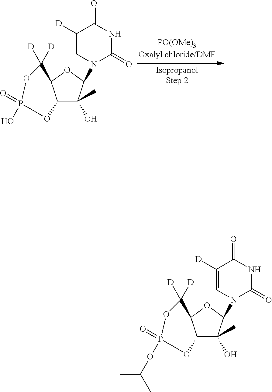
C12C(O)(C)C(N3C=C([D])C(=O)NC3=O)OC1C([D])([D])OP(=O)(OC(C)C)O2.C12C(O)(C)C(N3C=C([D])C(=O)NC3=O)OC1C([D])([D])OP(=O)(O)O2
